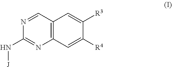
N([J])C1=NC2=C(C=C([R3])C([R4])=C2)C=N1
